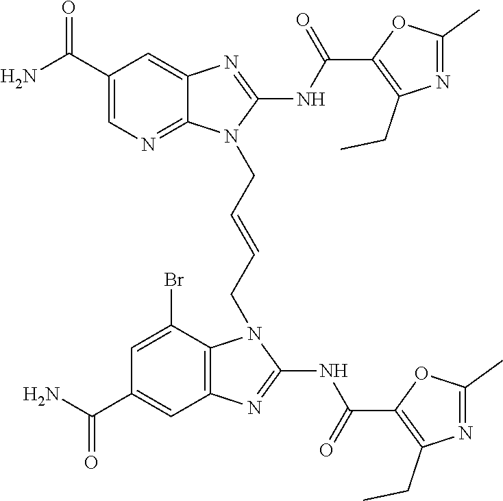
NC(C1=CN=C2C(=C1)N=C(NC(=O)C1=C(CC)N=C(C)O1)N2CC=CCN1C2=C(C=C(C(N)=O)C=C2Br)N=C1NC(=O)C1=C(CC)N=C(C)O1)=O
